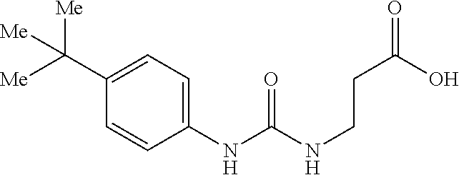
C1(NC(=O)NCCC(=O)O)=CC=C(C([Me])([Me])[Me])C=C1
